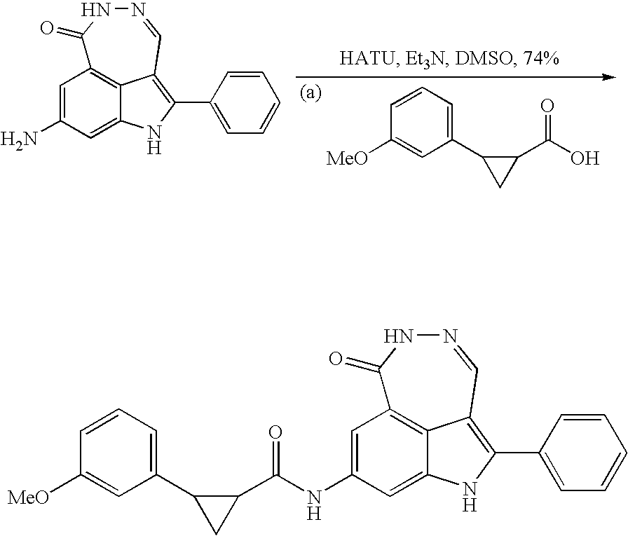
C1=C(NC(C2C(C3=CC=CC([MeO])=C3)C2)=O)C=C2NC(C3=CC=CC=C3)=C3C2=C1C(=O)NN=C3.OC(C1C(C2=CC=CC([MeO])=C2)C1)=O.C1=C(N)C=C2NC(C3=CC=CC=C3)=C3C2=C1C(=O)NN=C3
